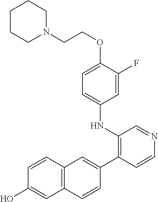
C1=CC(C2=CC3=C(C=C2)C=C(O)C=C3)=C(NC2=CC=C(OCCN3CCCCC3)C(F)=C2)C=N1
